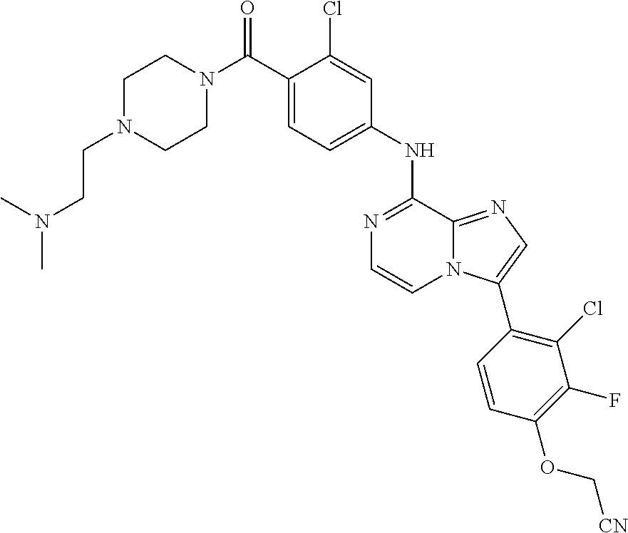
C1(NC2=NC=CN3C2=NC=C3C2=C(Cl)C(F)=C(OC[CN])C=C2)=CC=C(C(N2CCN(CCN(C)C)CC2)=O)C(Cl)=C1
